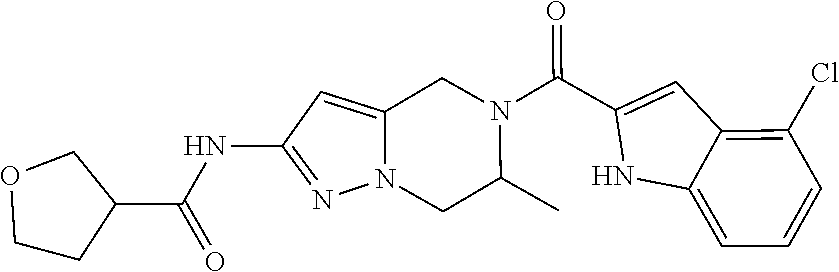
C12=CC(NC(C3COCC3)=O)=NN1CC(C)N(C(C1=CC3=C(Cl)C=CC=C3N1)=O)C2
